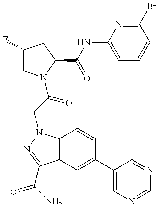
C1(F)CN(C(CN2C3=C(C(C(N)=O)=N2)C=C(C2=CN=CN=C2)C=C3)=O)C(C(=O)NC2=CC=CC(Br)=N2)C1
